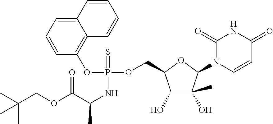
O(P(OC1=C2C(=CC=C1)C=CC=C2)(=S)NC(C(=O)OCC(C)(C)C)C)CC1C(O)C(O)(C)C(N2C=CC(=O)NC2=O)O1
